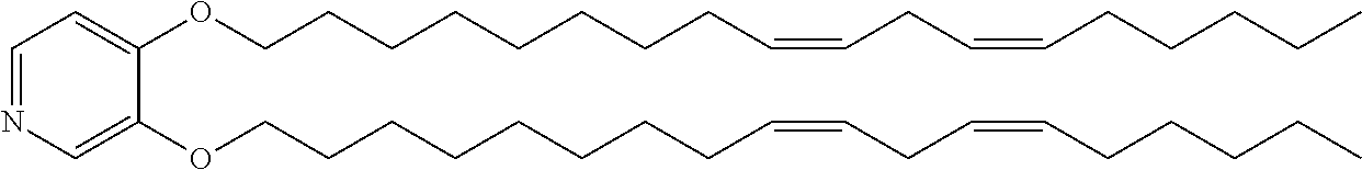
C1=NC=C(OCCCCCCCCC=CCC=CCCCCC)C(OCCCCCCCCC=CCC=CCCCCC)=C1
